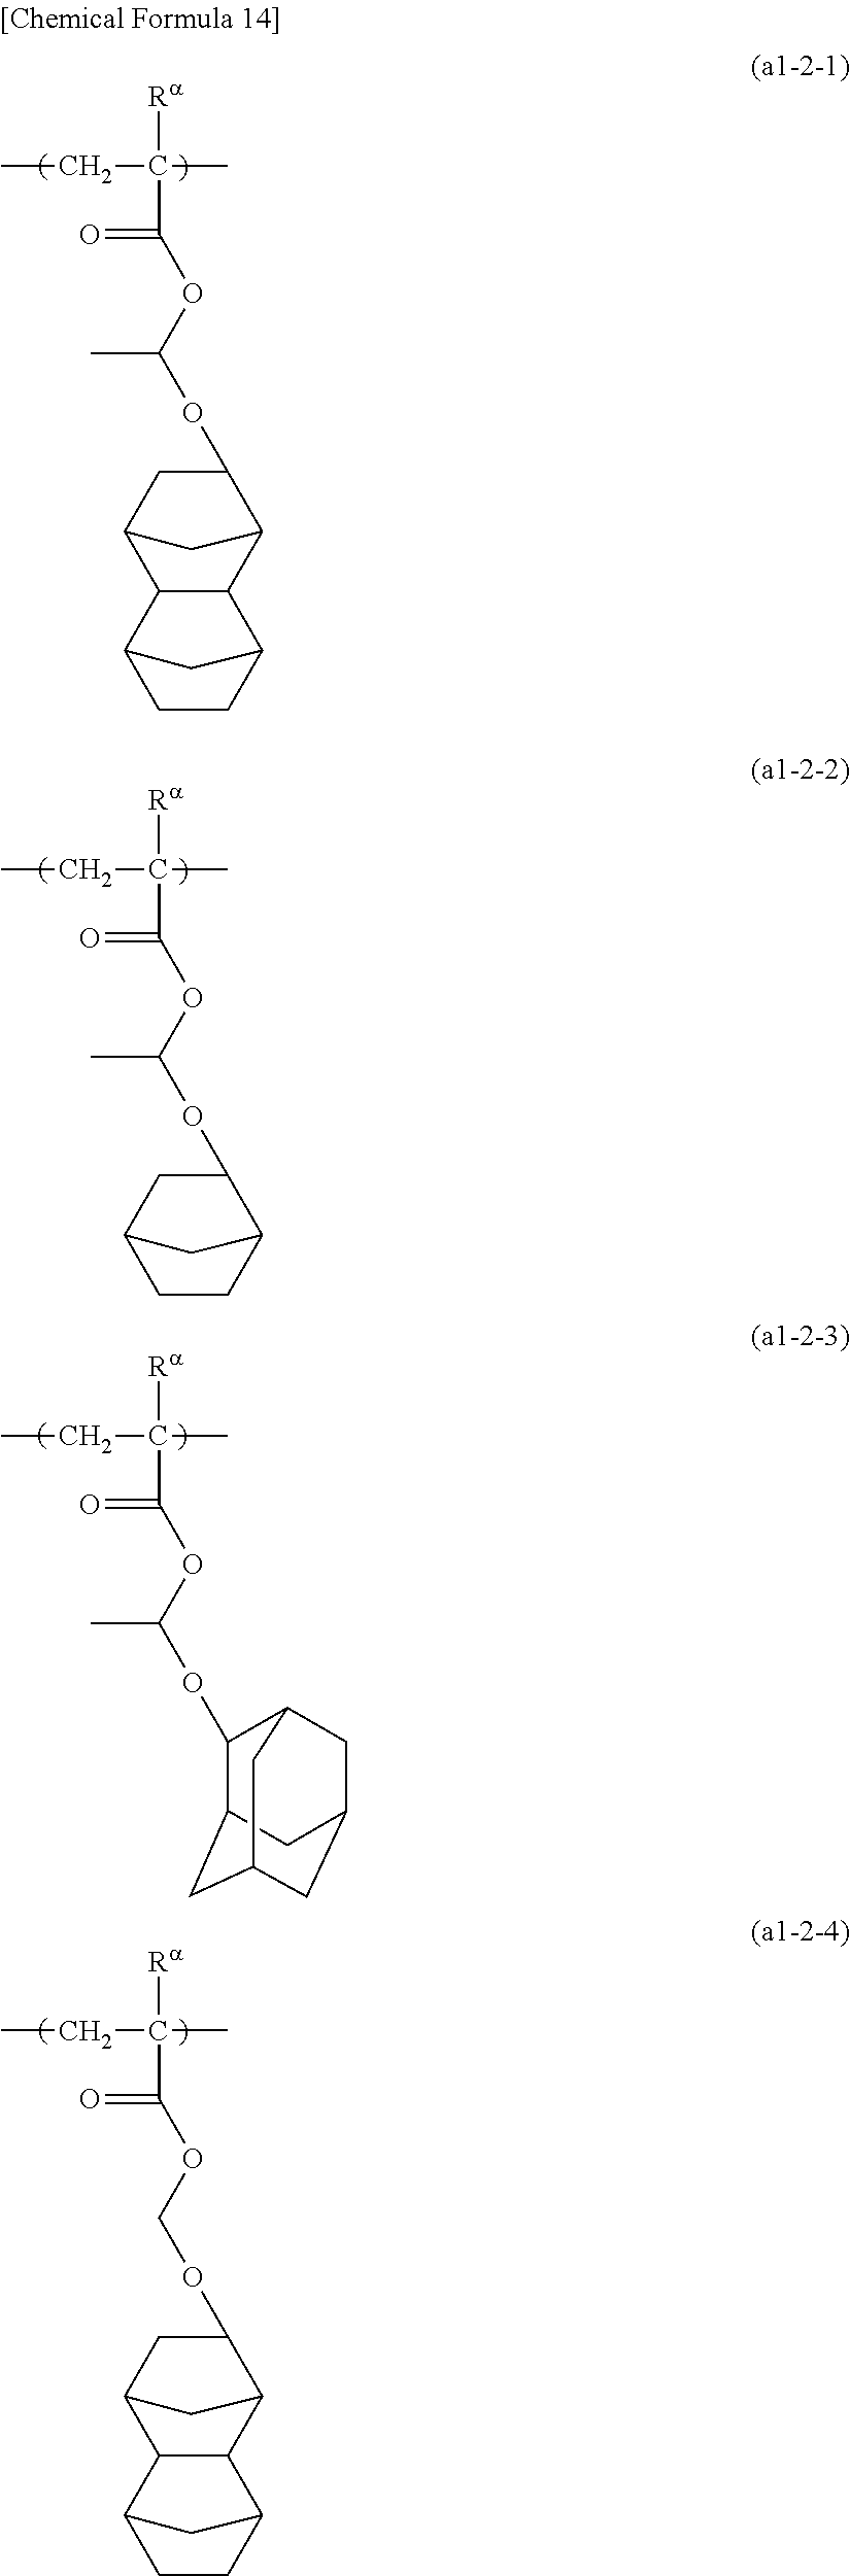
CCC([Ra])(C(=O)OC(OC1CC2C3C(C1C2)C1CCC3C1)C)C.CCC([Ra])(C(=O)OC(OC1CC2CCC1C2)C)C.CCC([Ra])(C(=O)OCOC1CC2C3C(C1C2)C1CCC3C1)C.CCC([Ra])(C(=O)OC(OC1C2CC3CC(CC1C3)C2)C)C
